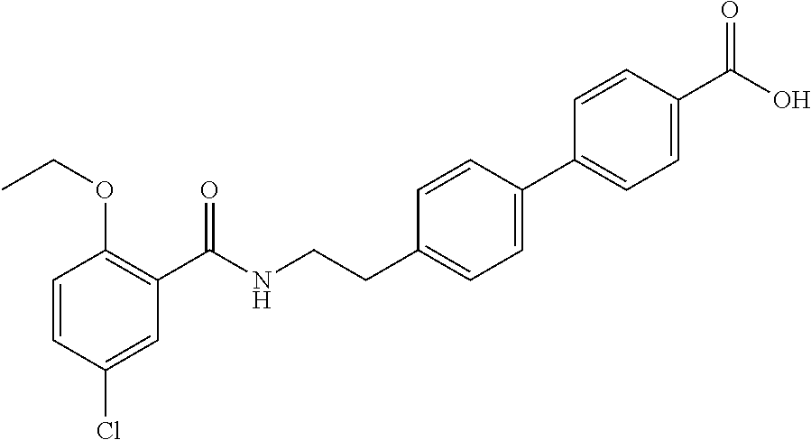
C1=CC(Cl)=CC(C(NCCC2=CC=C(C3=CC=C(C(O)=O)C=C3)C=C2)=O)=C1OCC
